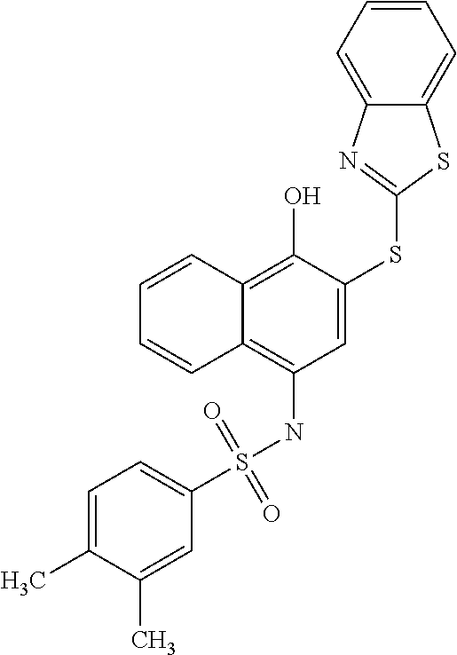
C1=CC2=C(O)C(SC3=NC4=CC=CC=C4S3)=CC(NS(=O)(=O)C3=CC=C(C)C(C)=C3)=C2C=C1
